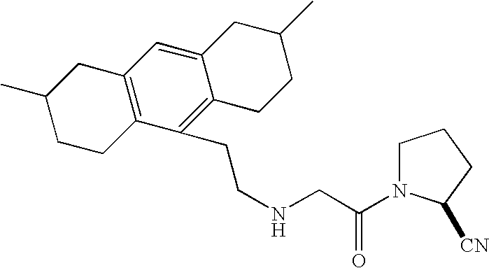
C(NCC(=O)N1CCCC1[CN])CC1=C2C(=CC3=C1CCC(C)C3)CC(C)CC2
